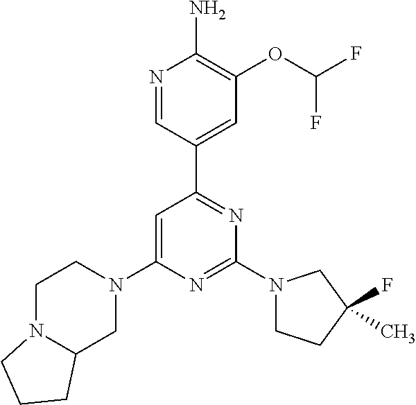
N1=CC(C2=NC(N3CCC(F)(C)C3)=NC(N3CCN4C(C3)CCC4)=C2)=CC(OC(F)F)=C1N
